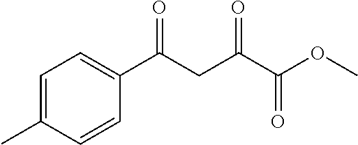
C1=C(C)C=CC(C(CC(C(OC)=O)=O)=O)=C1
